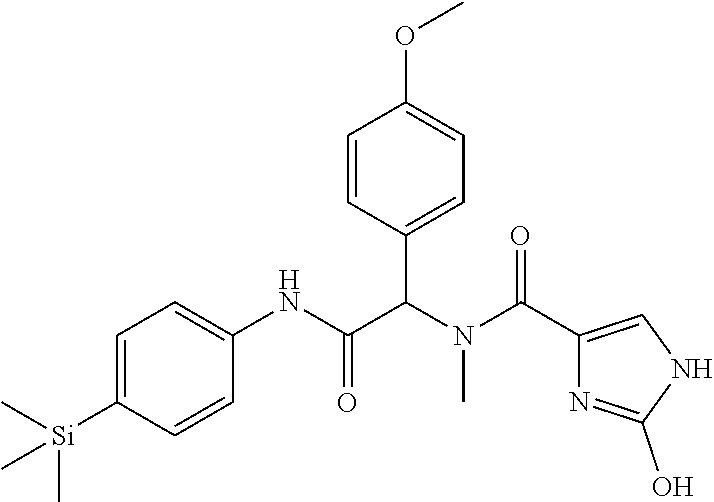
C1=C([Si](C)(C)C)C=CC(NC(C(N(C(=O)C2=CNC(O)=N2)C)C2=CC=C(OC)C=C2)=O)=C1
